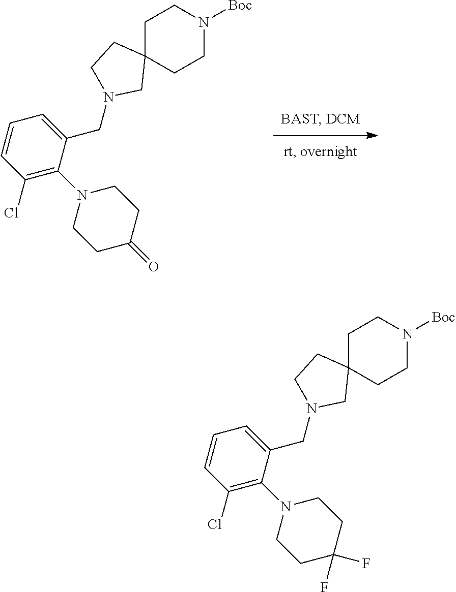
C1(Cl)=C(N2CCC(=O)CC2)C(CN2CCC3(CCN([Boc])CC3)C2)=CC=C1.C1(Cl)=C(N2CCC(F)(F)CC2)C(CN2CCC3(CCN([Boc])CC3)C2)=CC=C1
